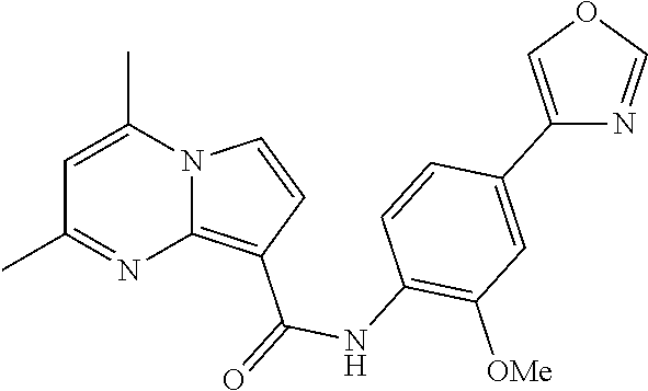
C1=C(C)N2C(=C(C(=O)NC3=C([OMe])C=C(C4=COC=N4)C=C3)C=C2)N=C1C
